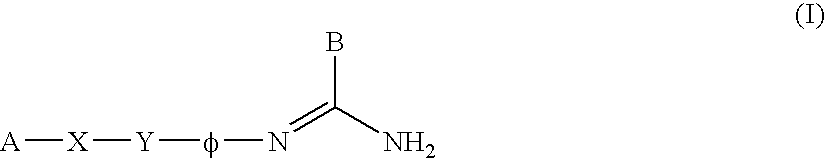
[A][X][Y][f]N=C(N)B
